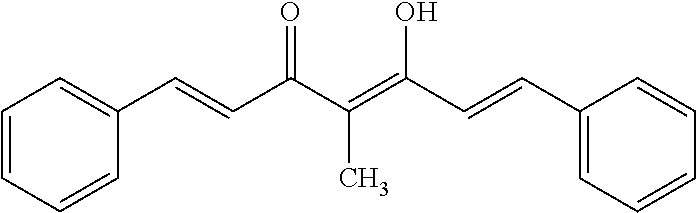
C(=C(C(=O)C=CC1=CC=CC=C1)C)(C=CC1=CC=CC=C1)O
